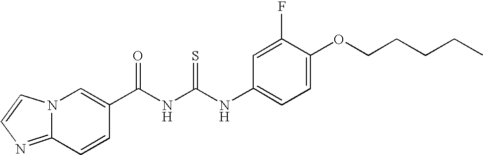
N12C(=NC=C1)C=CC(C(NC(NC1=CC=C(OCCCCC)C(F)=C1)=S)=O)=C2
